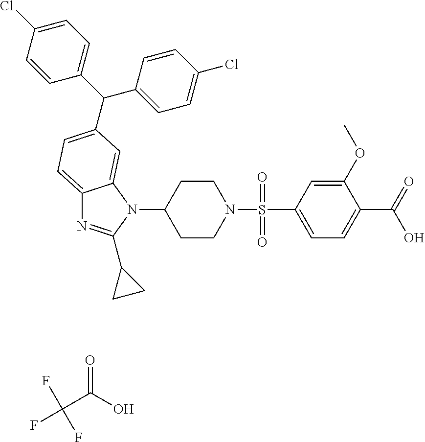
FC(C(O)=O)(F)F.C1CN(S(=O)(=O)C2=CC=C(C(O)=O)C(OC)=C2)CCC1N1C2=CC(C(C3=CC=C(Cl)C=C3)C3=CC=C(Cl)C=C3)=CC=C2N=C1C1CC1
